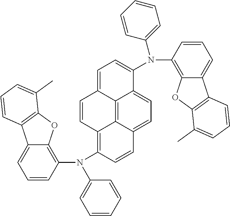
C12=C(N(C3=C4C(=CC=C3)C3=C(C(C)=CC=C3)O4)C3=CC=CC=C3)C=CC3=CC=C4C(N(C5=CC=CC=C5)C5=C6C(=CC=C5)C5=C(O6)C(C)=CC=C5)=CC=C(C=C1)C4=C23
